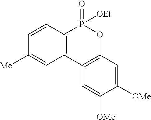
C1=CC2=C(C=C1[Me])C1=C(OP2(=O)[OEt])C=C([OMe])C([OMe])=C1
